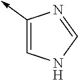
C1(->C)=CNC=N1
